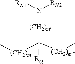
[(CH2)m](N([RN2])[RN1])C([(CH2)m]C)([(CH2)m]C)[RQ]
